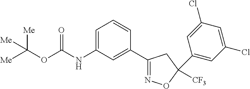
C1=C(NC(OC([Me])([Me])[Me])=O)C=C(C2=NOC([CF3])(C3=CC(Cl)=CC(Cl)=C3)C2)C=C1
